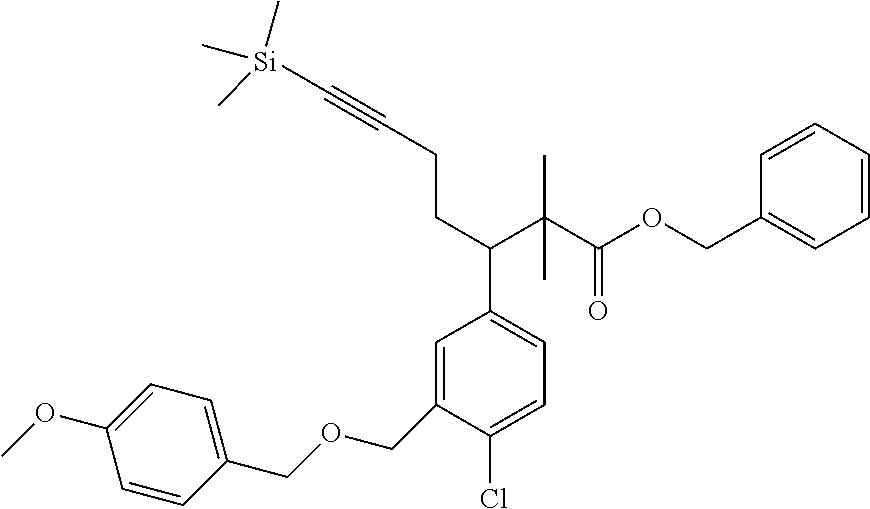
C1=C(COCC2=CC=C(OC)C=C2)C(Cl)=CC=C1C(CCC#C[Si](C)(C)C)C(C(OCC1=CC=CC=C1)=O)(C)C
